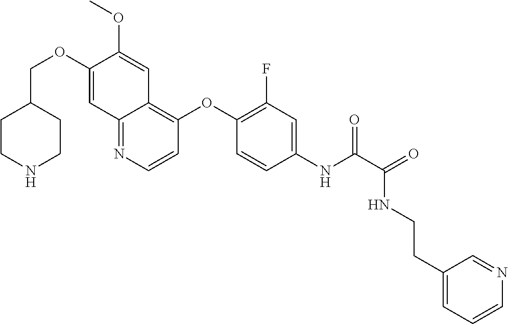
C1CNCCC1COC1=CC2=NC=CC(OC3=C(F)C=C(NC(=O)C(NCCC4=CC=CN=C4)=O)C=C3)=C2C=C1OC
